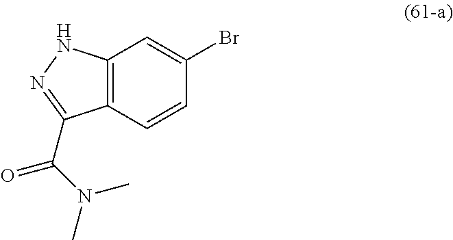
C12=C(C=CC(Br)=C1)C(C(N(C)C)=O)=NN2
